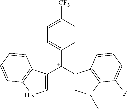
C1([C+](C2=CN(C)C3=C2C=CC=C3F)C2=CNC3=C2C=CC=C3)=CC=C([CF3])C=C1
